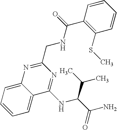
C12=CC=CC=C1N=C(CNC(C1=C(SC)C=CC=C1)=O)N=C2NC(C(C)C)C(=O)N
